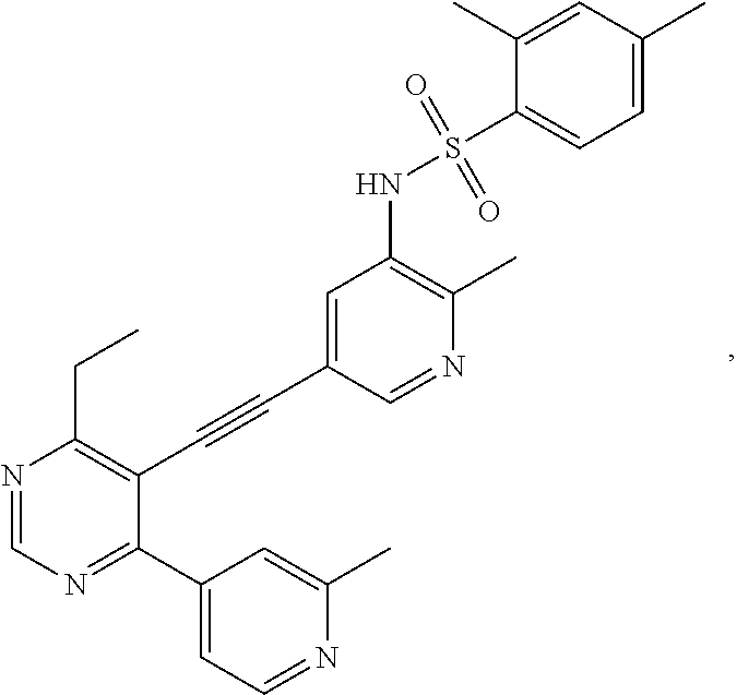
N1=CN=C(C2=CC=NC(C)=C2)C(C#CC2=CC(NS(=O)(=O)C3=CC=C(C)C=C3C)=C(C)N=C2)=C1CC
